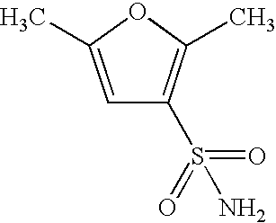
C1=C(C)OC(C)=C1S(=O)(=O)N
